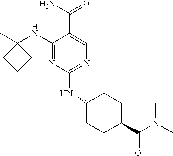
C1(NC2(C)CCC2)=NC(NC2CCC(C(=O)N(C)C)CC2)=NC=C1C(=O)N
